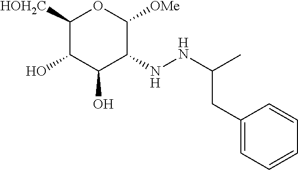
C1(NNC(C)CC2=CC=CC=C2)C([OMe])OC([HOH2C])C(O)C1O
